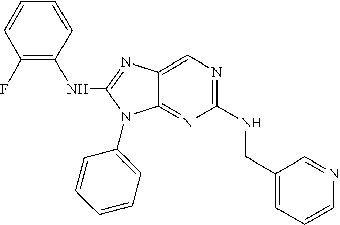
C1(NC2=C(F)C=CC=C2)=NC2=CN=C(NCC3=CC=CN=C3)N=C2N1C1=CC=CC=C1
